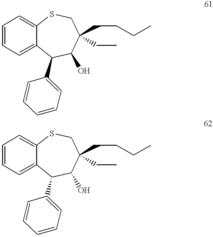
C1=CC=C2C(=C1)SCC(CCCC)(CC)C(O)C2C1=CC=CC=C1.C1=CC=C2C(=C1)SCC(CCCC)(CC)C(O)C2C1=CC=CC=C1
